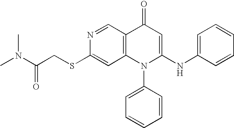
C1(SCC(N(C)C)=O)=CC2=C(C=N1)C(=O)C=C(NC1=CC=CC=C1)N2C1=CC=CC=C1
